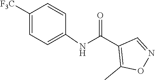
N1=CC(C(NC2=CC=C([F3C])C=C2)=O)=C(C)O1
